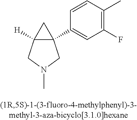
C12([H])C(C3=CC(F)=C(C)C=C3)(C1)CN(C)C2
